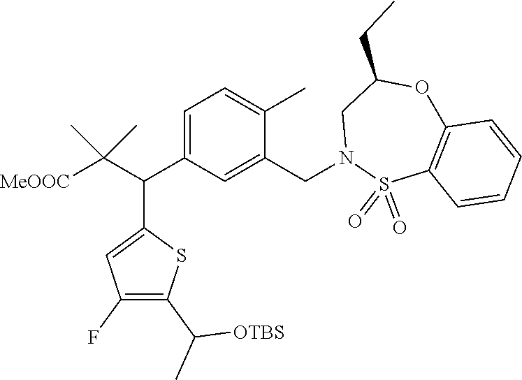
C1=C(C(C([MeOOC])(C)C)C2=CC(F)=C(C([OTBS])C)S2)C=C(CN2S(=O)(=O)C3=C(OC(CC)C2)C=CC=C3)C(C)=C1
